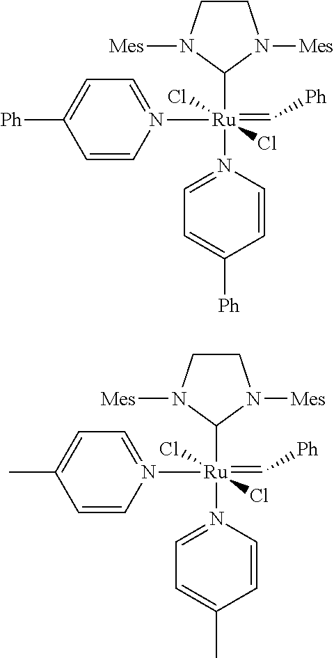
C1CN([Mes])C([Ru](N2=CC=C(C)C=C2)(=C[Ph])(Cl)(Cl)N2=CC=C(C)C=C2)N1[Mes].C1CN([Mes])C([Ru](N2=CC=C([Ph])C=C2)(=C[Ph])(Cl)(Cl)N2=CC=C([Ph])C=C2)N1[Mes]
